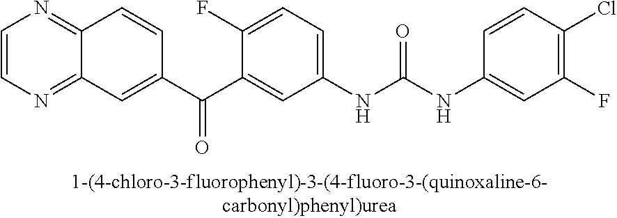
C1=CN=C2C(=N1)C=CC(C(C1=CC(NC(NC3=CC(F)=C(Cl)C=C3)=O)=CC=C1F)=O)=C2
